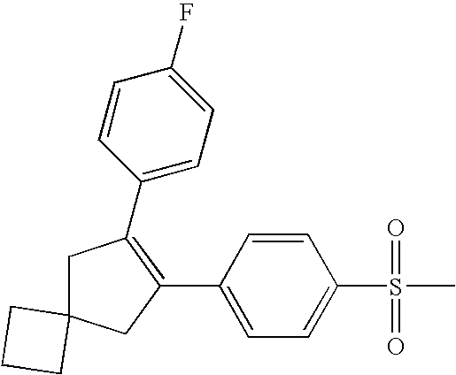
C12(CC(C3=CC=C(F)C=C3)=C(C3=CC=C(S(C)(=O)=O)C=C3)C1)CCC2
